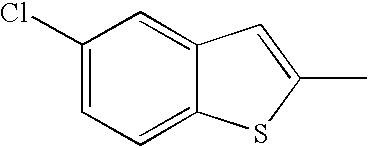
C1(Cl)=CC=C2C(=C1)C=C(C)S2
